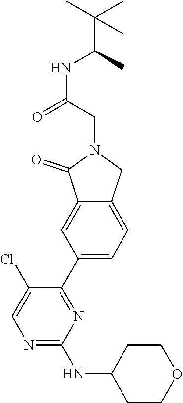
N1=C(NC2CCOCC2)N=C(C2=CC=C3C(=C2)C(=O)N(CC(NC(C)C(C)(C)C)=O)C3)C(Cl)=C1
